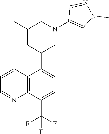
C12=C(C(C(F)(F)F)=CC=C1C1CN(C3=CN(C)N=C3)CC(C)C1)N=CC=C2
